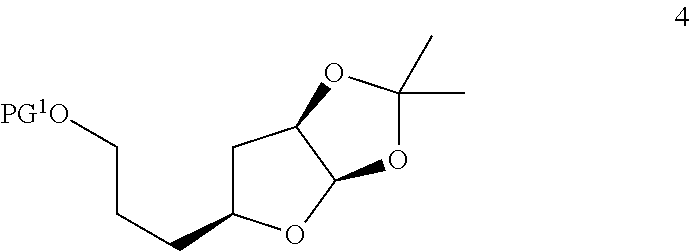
C1C(CCC[PG1O])OC2C1OC(C)(C)O2
